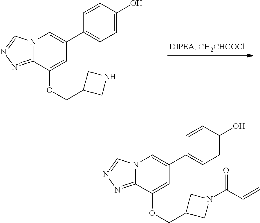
N12C(=NN=C1)C(OCC1CNC1)=CC(C1=CC=C(O)C=C1)=C2.N12C(=NN=C1)C(OCC1CN(C(=O)C=C)C1)=CC(C1=CC=C(O)C=C1)=C2
